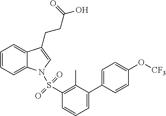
C1=CC=C2C(=C1)C(CCC(O)=O)=CN2S(C1=C(C)C(C2=CC=C(O[CF3])C=C2)=CC=C1)(=O)=O
